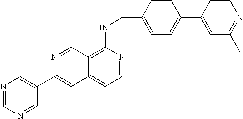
C12=C(NCC3=CC=C(C4=CC(C)=NC=C4)C=C3)N=CC=C1C=C(C1=CN=CN=C1)N=C2
